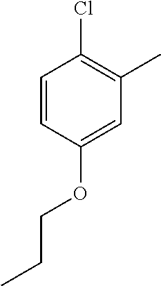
C1=CC(OCCC)=CC(C)=C1Cl
